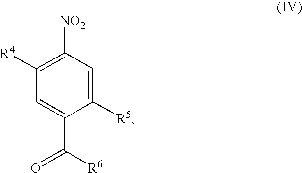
C1([NO2])=C([R4])C=C(C([R6])=O)C([R5])=C1
